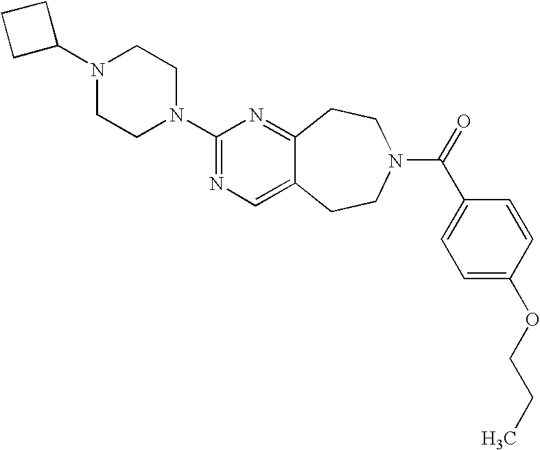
C1C(N2CCN(C3=NC=C4C(=N3)CCN(C(=O)C3=CC=C(OCCC)C=C3)CC4)CC2)CC1
